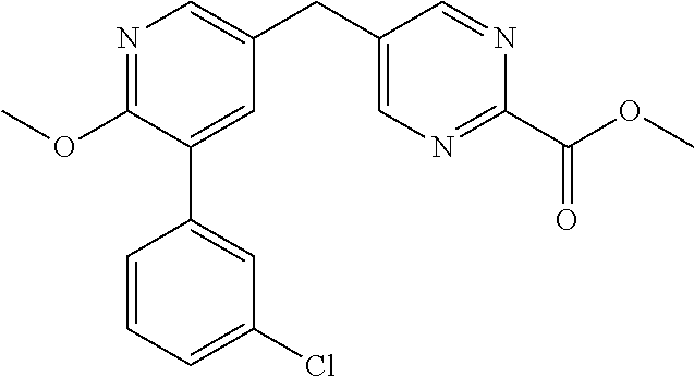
C1(OC)=NC=C(CC2=CN=C(C(OC)=O)N=C2)C=C1C1=CC(Cl)=CC=C1
